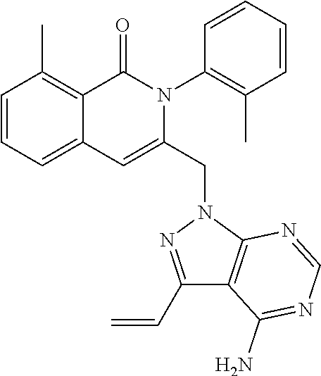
C1=CC=C2C(=C1C)C(=O)N(C1=C(C)C=CC=C1)C(CN1C3=C(C(N)=NC=N3)C(C=C)=N1)=C2
